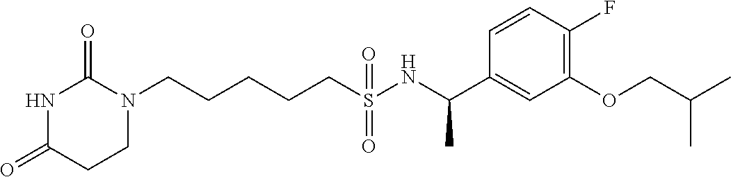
N1C(=O)CCN(CCCCCS(NC(C2=CC(OCC(C)C)=C(F)C=C2)C)(=O)=O)C1=O
